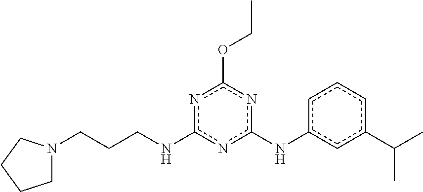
C(CNc1nc(Nc2cccc(C(C)C)c2)nc(OCC)n1)CN1CCCC1
